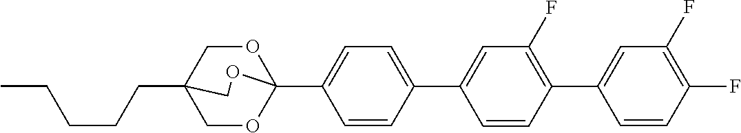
C1=C(C2=CC(F)=C(C3=CC(F)=C(F)C=C3)C=C2)C=CC(C23OCC(CCCCC)(CO2)CO3)=C1
